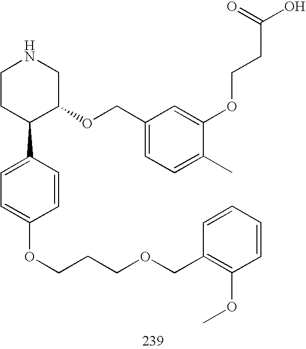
C1CC(C2=CC=C(OCCCOCC3=C(OC)C=CC=C3)C=C2)C(OCC2=CC=C(C)C(OCCC(O)=O)=C2)CN1
